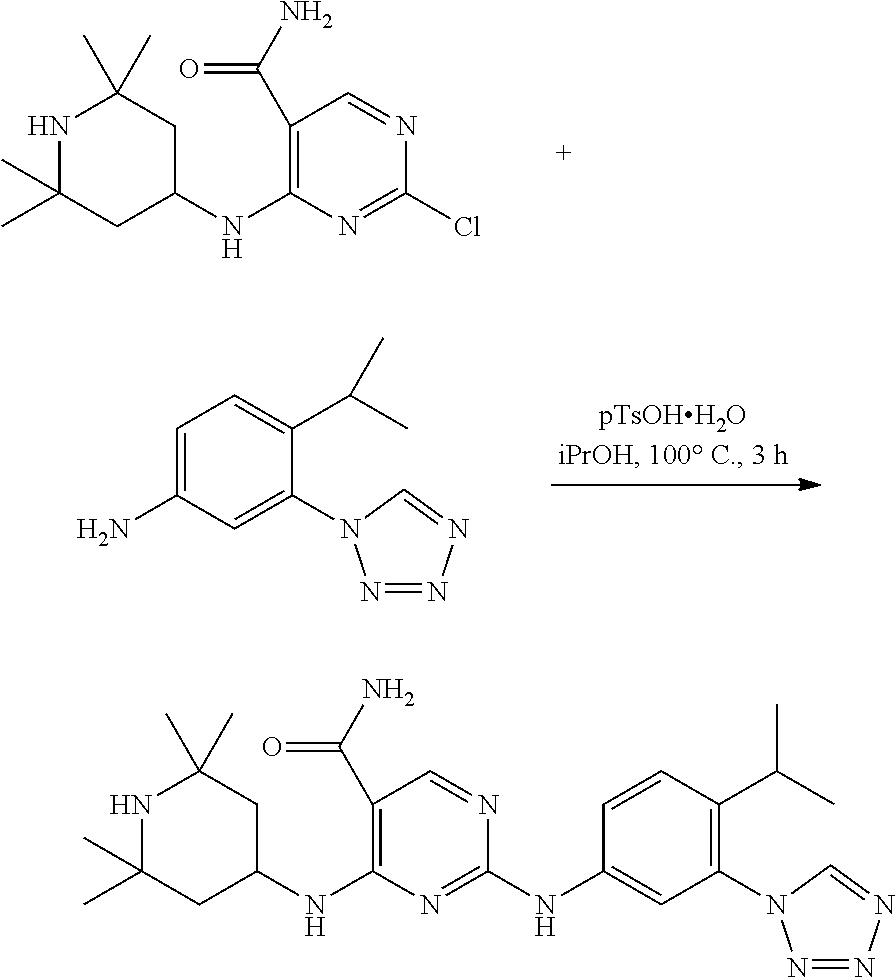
N1C(C)(C)CC(NC2=C(C(N)=O)C=NC(Cl)=N2)CC1(C)C.C1=C(N)C=C(N2N=NN=C2)C(C(C)C)=C1.N1C(C)(C)CC(NC2=C(C(N)=O)C=NC(NC3=CC(N4N=NN=C4)=C(C(C)C)C=C3)=N2)CC1(C)C
